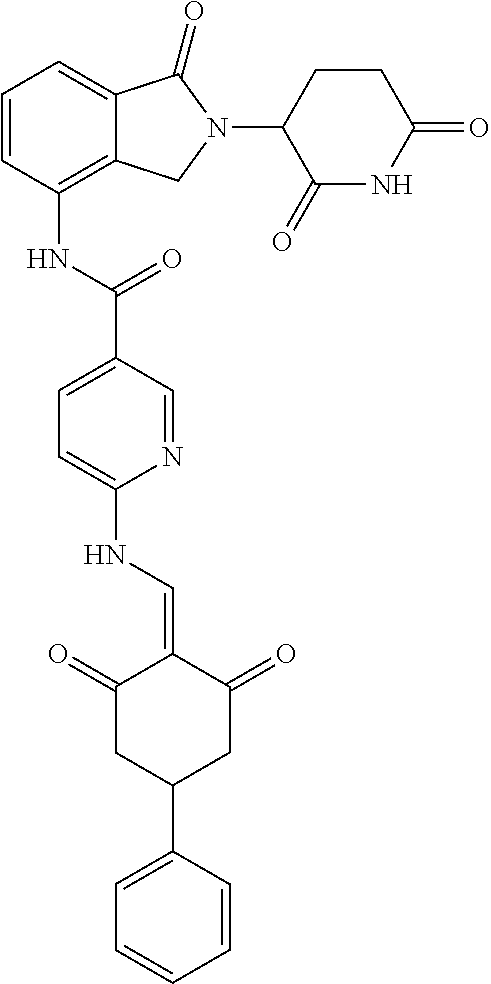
C12=C(NC(=O)C3=CC=C(NC=C4C(=O)CC(C5=CC=CC=C5)CC4=O)N=C3)C=CC=C1C(=O)N(C1C(=O)NC(=O)CC1)C2
